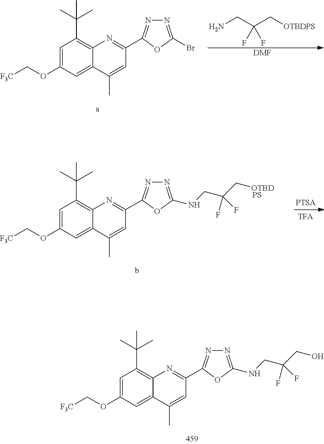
C1=C(OC[F3C])C=C2C(=C1C(C)(C)C)N=C(C1=NN=C(Br)O1)C=C2C.NCC(C[OTBDPS])(F)F.[DMF].C1=C(OC[F3C])C=C2C(=C1C(C)(C)C)N=C(C1=NN=C(NCC(C[OTBD])(F)F)O1)C=C2C.[PS].C1=C(OC[F3C])C=C2C(=C1C(C)(C)C)N=C(C1=NN=C(NCC(CO)(F)F)O1)C=C2C
